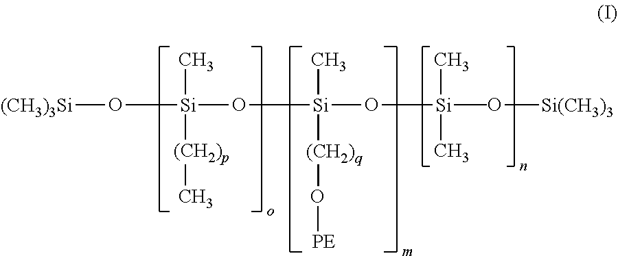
[(CH3)3Si]O[Si](C)([(CH2)p]C)O[Si](O[Si](O[Si(CH3)3])(C)(C)C)(C)[(CH2)q]O[PE]
